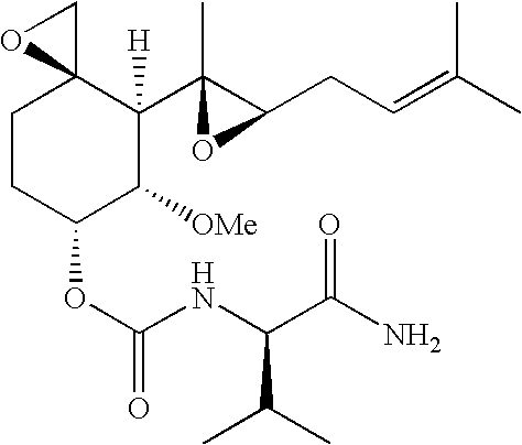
C1CC(OC(NC(C(N)=O)C(C)C)=O)C([OMe])C([H])(C2(C)OC2CC=C(C)C)C12CO2
